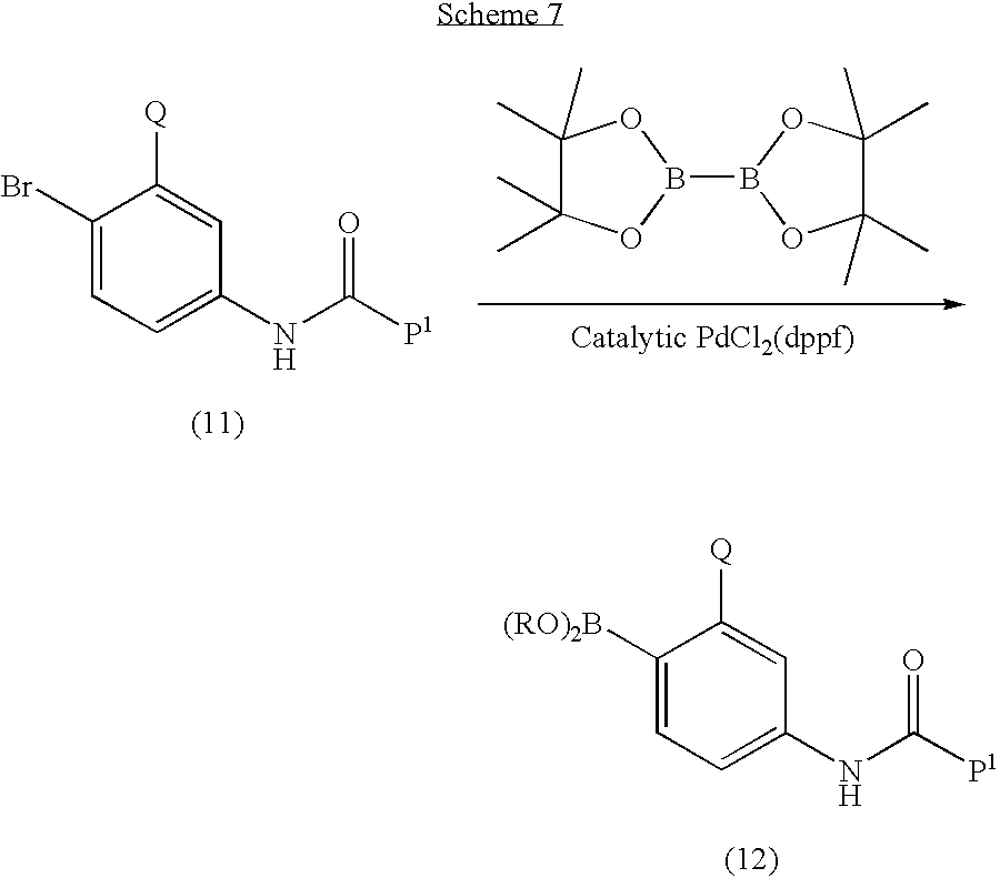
C1(Br)=CC=C(NC([P1])=O)C=C1[Q].C1(C)(C)C(C)(C)OB(B2OC(C)(C)C(C)(C)O2)O1.C1([(RO)2B])=CC=C(NC([P1])=O)C=C1[Q]
